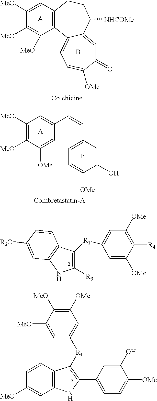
C12=C(C=C([MeO])C([MeO])=C1[MeO])CCC([NHCOMe])C1=CC(=O)C([OMe])=CC=C21.B.C1([MeO])=C([MeO])C=C(C=CC2=CC=C([OMe])C(O)=C2)C=C1[OMe].B.C1([R3])=C([R1]C2=CC([OMe])=C([R4])C([OMe])=C2)C2=C(N1)C=C([R2O])C=C2.C12=C(C=CC([MeO])=C1)C([R1]C1=CC([OMe])=C([MeO])C([MeO])=C1)=C(C1=CC=C([OMe])C(O)=C1)N2
